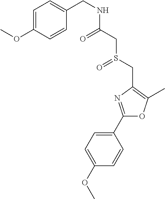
C1(OC)=CC=C(C2=NC(CS(=O)CC(=O)NCC3=CC=C(OC)C=C3)=C(C)O2)C=C1
